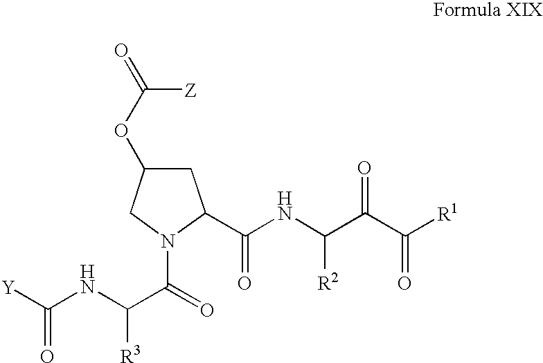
C1C(OC(=O)[Z])CN(C(=O)C(NC([Y])=O)[R3])C1C(NC(C(C([R1])=O)=O)[R2])=O
